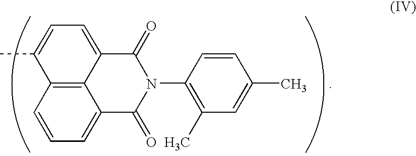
C12=C3C=CC=C1C(=O)N(C1=C(C)C=C(C)C=C1)C(=O)C2=CC=C3C
